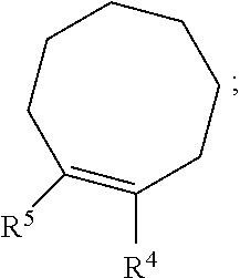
C1([R4])=C([R5])CCCCCC1
